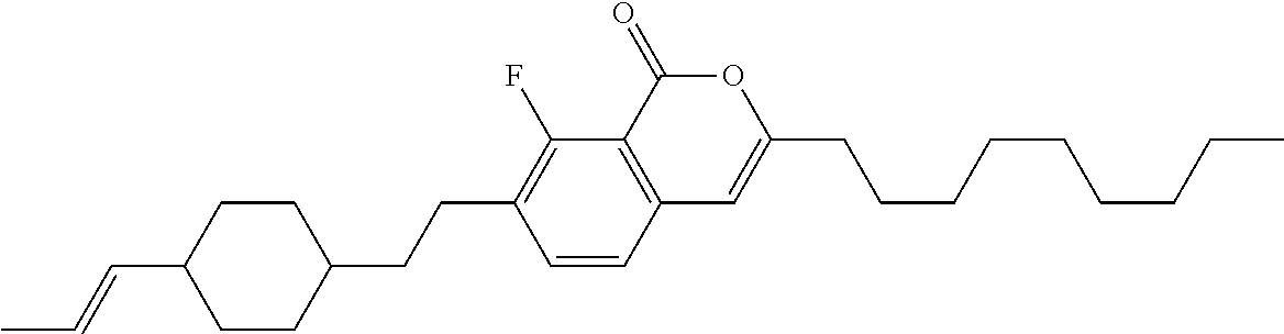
C12=C(C(=O)OC(CCCCCCCCC)=C1)C(F)=C(CCC1CCC(C=CC)CC1)C=C2
